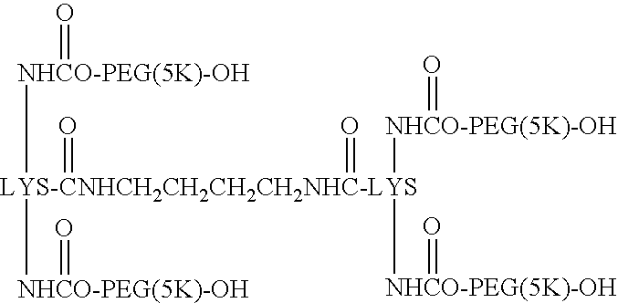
[NHCO-PEG(5K)-OH]([LYS-CNHCH2CH2CH2CH2NHC-LYS]([NHCO-PEG(5K)-OH]=O)(=O)(=O)([NHCO-PEG(5K)-OH]=O)[NHCO-PEG(5K)-OH]=O)=O
